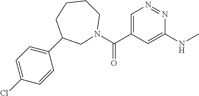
C(C1=CN=NC(NC)=C1)(=O)N1CC(C2=CC=C(Cl)C=C2)CCCC1
